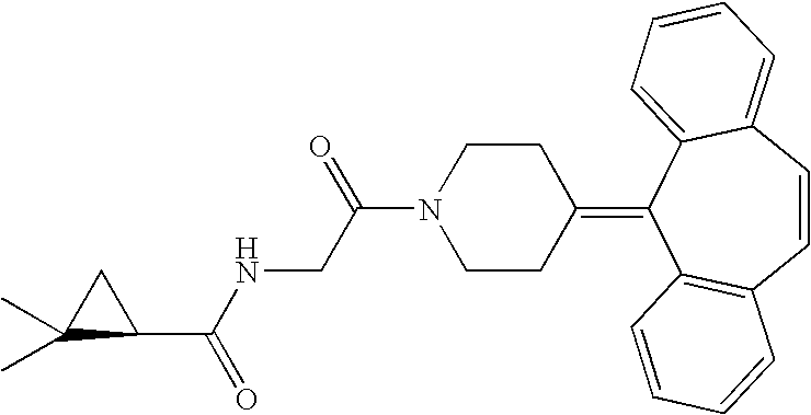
C1(C(=O)NCC(N2CCC(=C3C4=C(C=CC5=CC=CC=C35)C=CC=C4)CC2)=O)CC1(C)C
